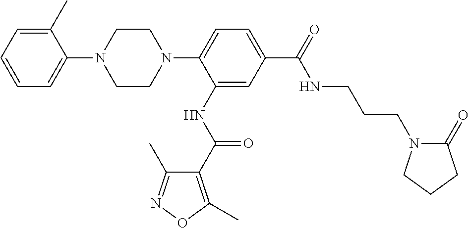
C1=C(C)C(N2CCN(C3=CC=C(C(NCCCN4C(=O)CCC4)=O)C=C3NC(=O)C3=C(C)ON=C3C)CC2)=CC=C1
